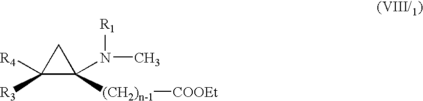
C1([R3])([R4])C([(CH2)n-1][COOEt])(N([R1])C)C1
